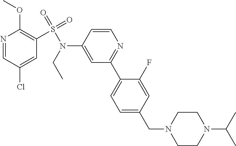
N1=CC(Cl)=CC(S(=O)(=O)N(C2=CC(C3=CC=C(CN4CCN(C(C)C)CC4)C=C3F)=NC=C2)CC)=C1OC
